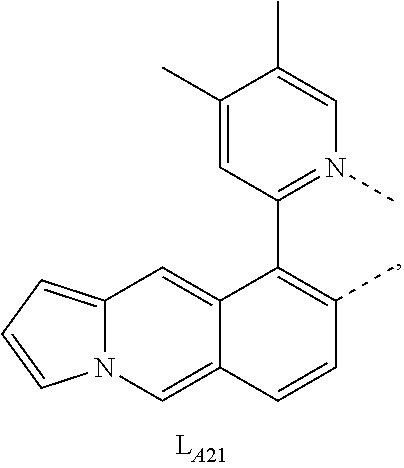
C1(C)=CC(C2=C(C)C=CC3=CN4C(=CC=C4)C=C23)=N(C)C=C1C
